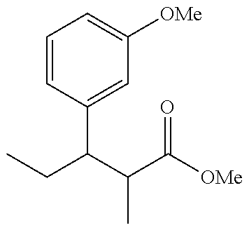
CCC(C(C([OMe])=O)C)C1=CC([OMe])=CC=C1
